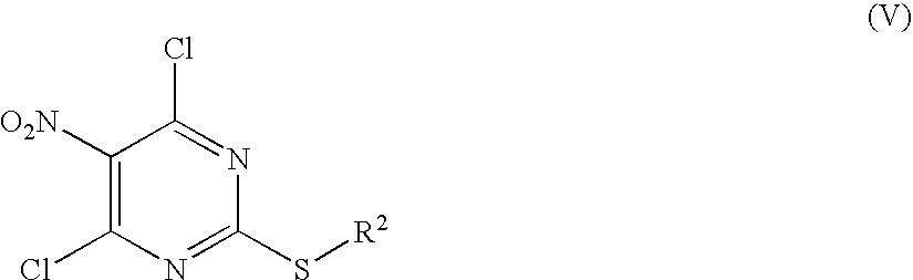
C1([O2N])=C(Cl)N=C(S[R2])N=C1Cl
